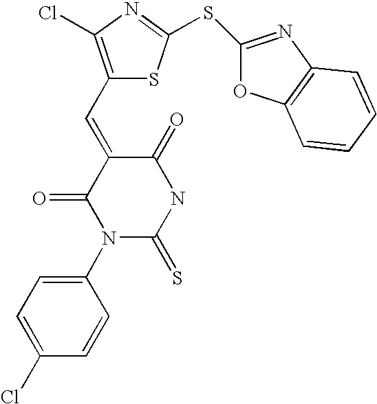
C1(N2C(=S)NC(=O)C(=CC3=C(Cl)N=C(SC4=NC5=C(O4)C=CC=C5)S3)C2=O)=CC=C(Cl)C=C1
